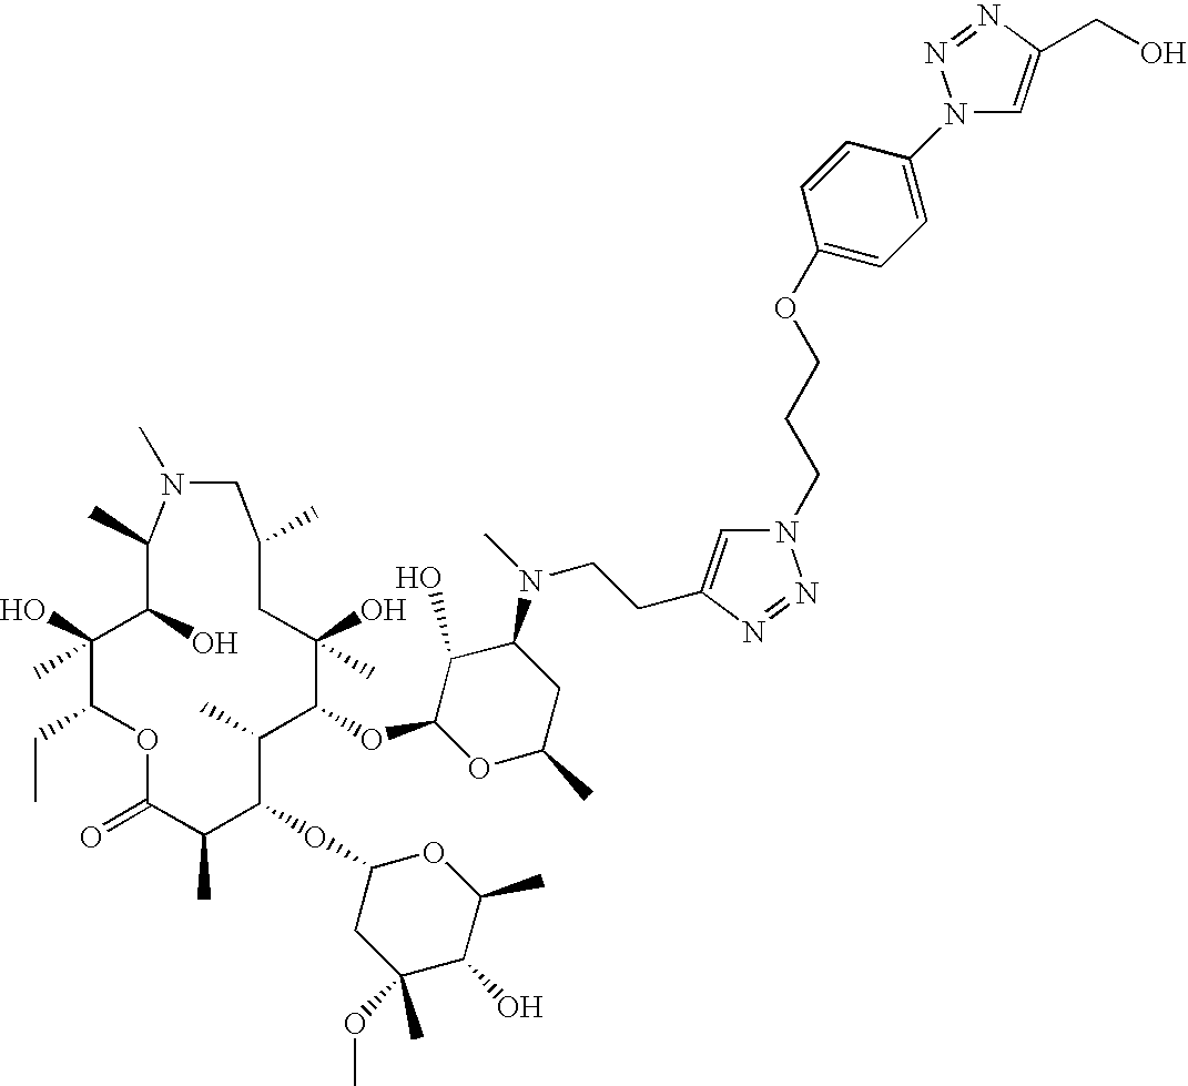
O1C(=O)C(C)C(OC2CC(OC)(C)C(O)C(C)O2)C(C)C(OC2OC(C)CC(N(CCC3=CN(CCCOC4=CC=C(N5C=C(CO)N=N5)C=C4)N=N3)C)C2O)C(O)(C)CC(C)CN(C)C(C)C(O)C(O)(C)C1CC
